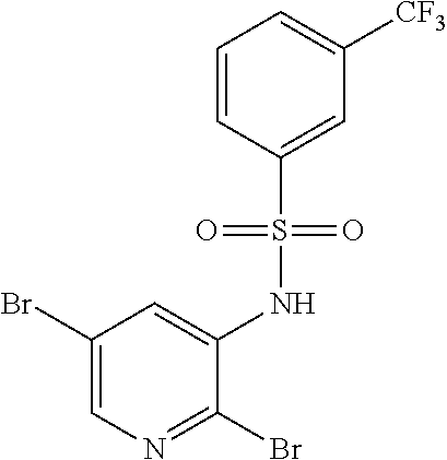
C1=CC(S(NC2=CC(Br)=CN=C2Br)(=O)=O)=CC([CF3])=C1
